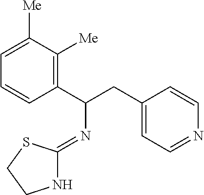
C1=CC(C(CC2=CC=NC=C2)N=C2NCCS2)=C([Me])C([Me])=C1
